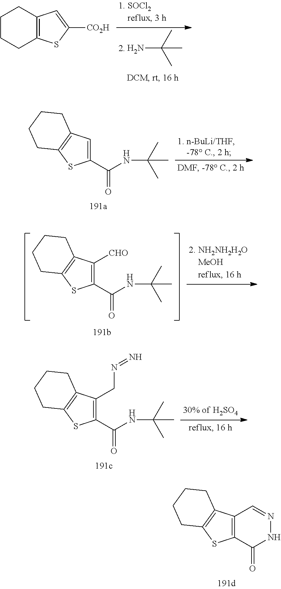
NC(C)(C)C.C1CCC2=C(C1)C=C([CO2H])S2.C1(C(NC(C)(C)C)=O)=CC2=C(S1)CCCC2.C1(C(NC(C)(C)C)=O)=C([CHO])C2=C(S1)CCCC2.C1(C(NC(C)(C)C)=O)=C(CN=N)C2=C(S1)CCCC2.C12=C(C3=C(S1)CCCC3)C=NNC2=O
